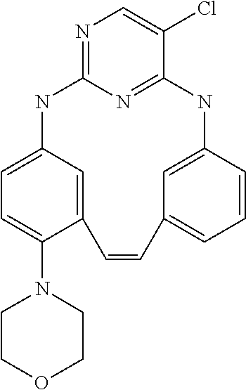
N1=C2N=C(C(Cl)=C1)NC1=CC(=CC=C1)C=CC1=CC(=CC=C1N1CCOCC1)N2
